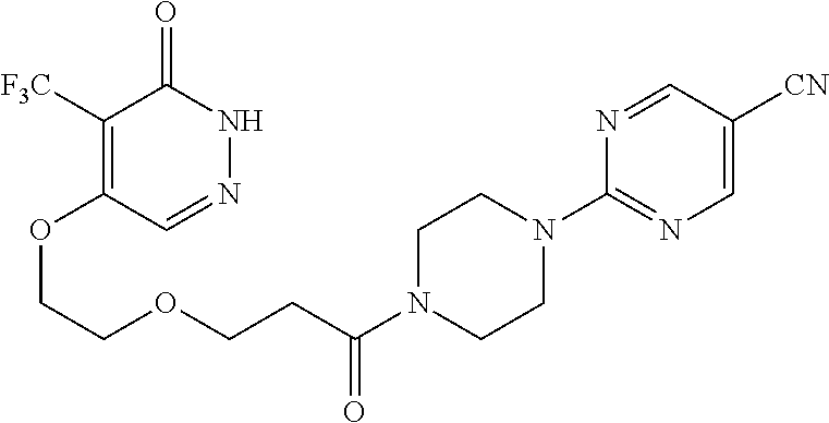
C1([F3C])=C(OCCOCCC(N2CCN(C3=NC=C([CN])C=N3)CC2)=O)C=NNC1=O
